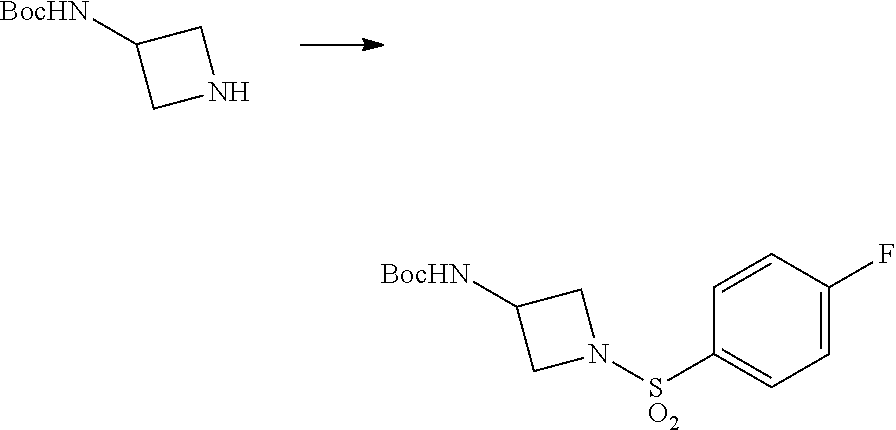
C1NCC1[BocHN].C1N([SO2]C2=CC=C(F)C=C2)CC1[BocHN]
